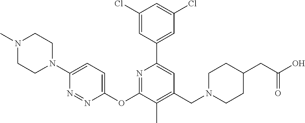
C1(Cl)=CC(C2=CC(CN3CCC(CC(O)=O)CC3)=C(C)C(OC3=CC=C(N4CCN(C)CC4)N=N3)=N2)=CC(Cl)=C1
